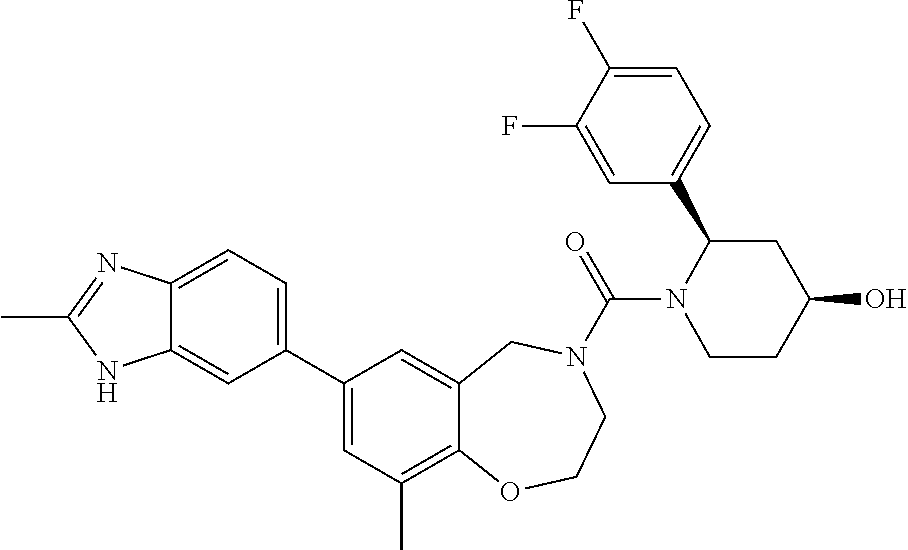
C12=CC=C(C3=CC(C)=C4C(=C3)CN(C(=O)N3CCC(O)CC3C3=CC=C(F)C(F)=C3)CCO4)C=C1NC(C)=N2
